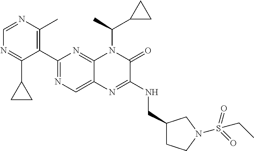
C1=NC(C)=C(C2=NC=C3C(=N2)N(C(C2CC2)C)C(=O)C(NCC2CCN(S(=O)(=O)CC)C2)=N3)C(C2CC2)=N1
